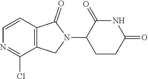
C1=CC2=C(C(Cl)=N1)CN(C1CCC(=O)NC1=O)C2=O
